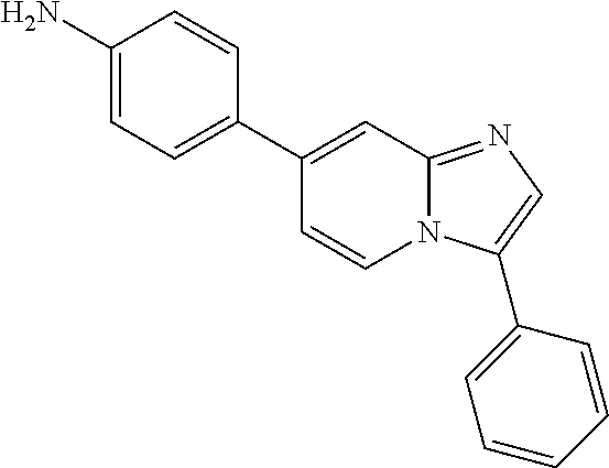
C1(N)=CC=C(C2=CC3=NC=C(C4=CC=CC=C4)N3C=C2)C=C1
